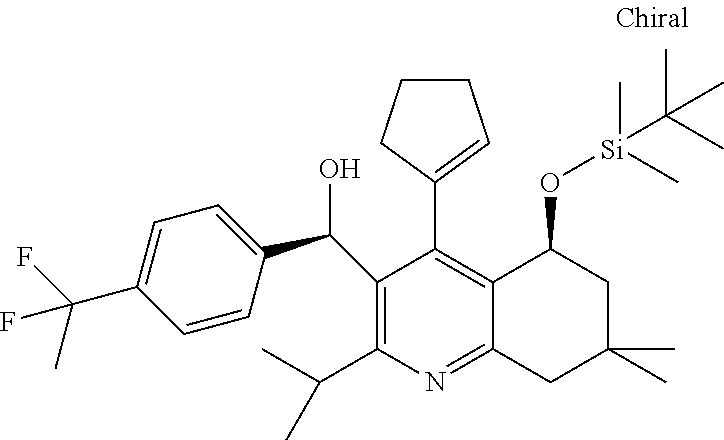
C1(C(O)C2=CC=C(C(F)(C)F)C=C2)=C(C(C)C)N=C2C(=C1C1=CCCC1)C(O[Si](C(C)(C)C)(C)C)CC(C)(C)C2
